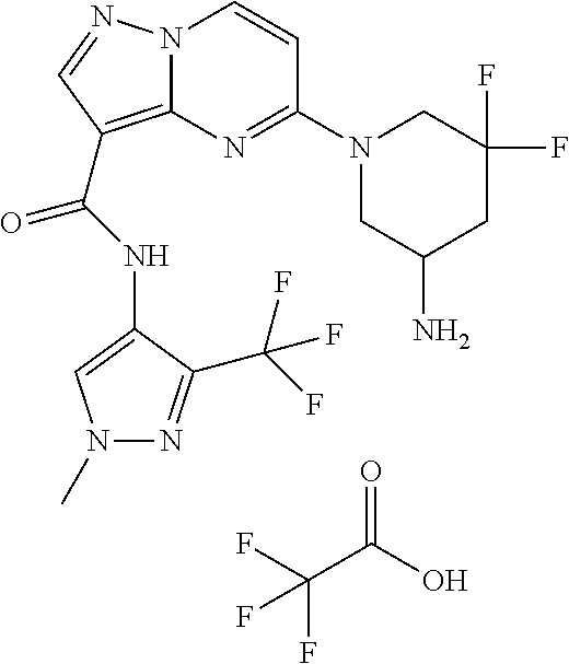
N1(C)N=C(C(F)(F)F)C(NC(=O)C2=C3N(N=C2)C=CC(N2CC(N)CC(F)(F)C2)=N3)=C1.FC(C(O)=O)(F)F
